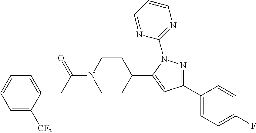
C1=C([CF3])C(CC(N2CCC(C3=CC(C4=CC=C(F)C=C4)=NN3C3=NC=CC=N3)CC2)=O)=CC=C1
